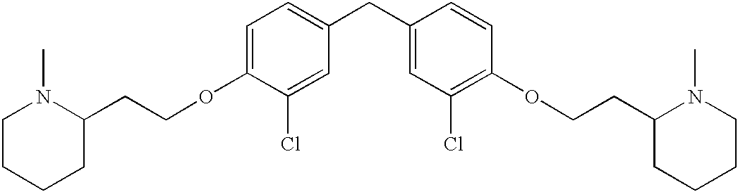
C1=C(OCCC2N(C)CCCC2)C(Cl)=CC(CC2=CC(Cl)=C(OCCC3CCCCN3C)C=C2)=C1
